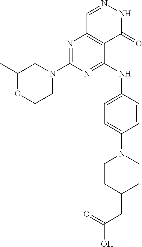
N1=C(NC2=CC=C(N3CCC(CC(O)=O)CC3)C=C2)C2=C(N=C1N1CC(C)OC(C)C1)C=NNC2=O
